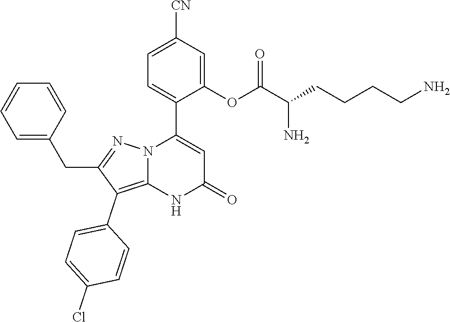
C1(OC(C(CCCCN)N)=O)=CC([CN])=CC=C1C1=CC(=O)NC2=C(C3=CC=C(Cl)C=C3)C(CC3=CC=CC=C3)=NN12
